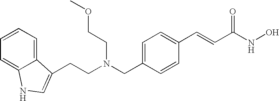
C12=CC=CC=C1NC=C2CCN(CC1=CC=C(C=CC(NO)=O)C=C1)CCOC
